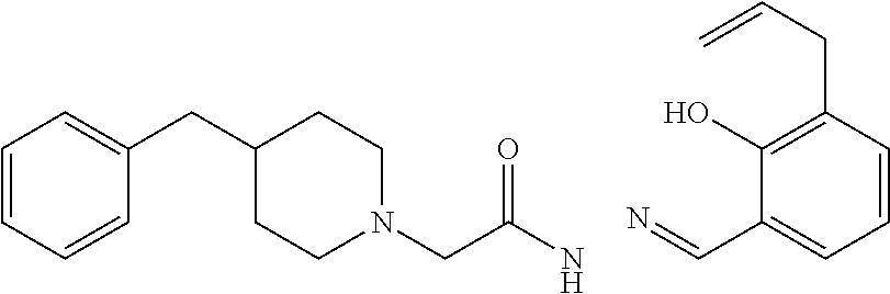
C1=CC=CC(CC2CCN(CC(N)=O)CC2)=C1.N=CC1=CC=CC(CC=C)=C1O
